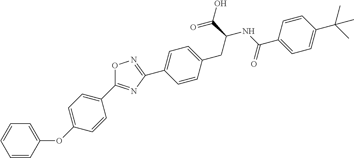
C1(C2=NC(C3=CC=C(CC(C(=O)O)NC(C4=CC=C(C(C)(C)C)C=C4)=O)C=C3)=NO2)=CC=C(OC2=CC=CC=C2)C=C1
